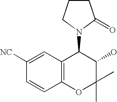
C1([NC])=CC2=C(C=C1)OC(C)(C)C(O)C2N1C(=O)CCC1
